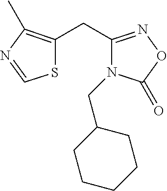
S1C(CC2=NOC(=O)N2CC2CCCCC2)=C(C)N=C1
